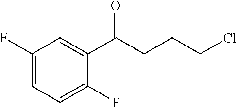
C1(F)=CC=C(F)C(C(CCCCl)=O)=C1
